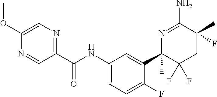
C1(C(NC2=CC=C(F)C(C3(C)C(F)(F)CC(F)(C)C(N)=N3)=C2)=O)=NC=C(OC)N=C1
